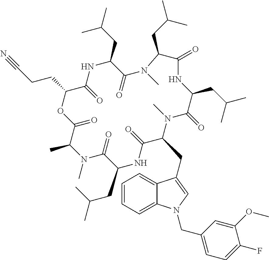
C1(=O)OC(CCC#N)C(=O)NC(CC(C)C)C(=O)N(C)C(CC(C)C)C(=O)NC(CC(C)C)C(=O)N(C)C(CC2=CN(CC3=CC=C(F)C(OC)=C3)C3=CC=CC=C32)C(=O)NC(CC(C)C)C(=O)N(C)C1C
